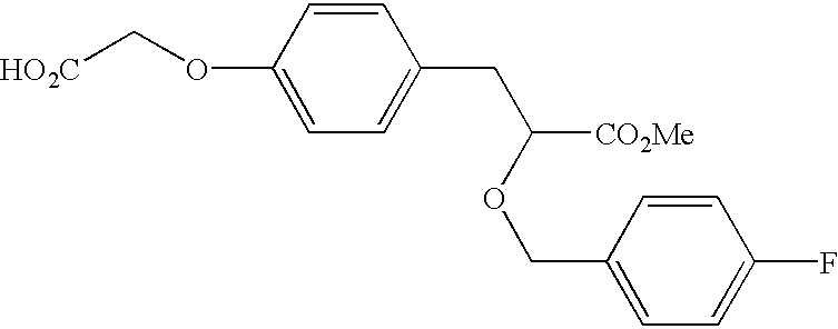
[HO2C]COC1=CC=C(CC([CO2Me])OCC2=CC=C(F)C=C2)C=C1
